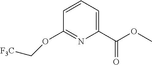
C1=CC=C(C(=O)OC)N=C1OC[F3C]
